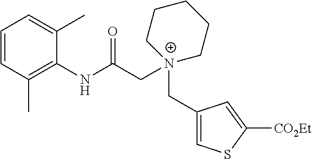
C1=CC=C(C)C(NC(C[N+]2(CC3=CSC([CO2Et])=C3)CCCCC2)=O)=C1C
